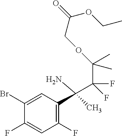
C1(Br)=CC(C(C(F)(C(C)(C)OCC(OCC)=O)F)(N)C)=C(F)C=C1F
